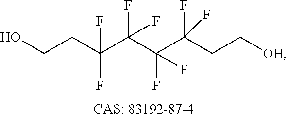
OCCC(C(C(C(CC[OH])(F)F)(F)F)(F)F)(F)F
